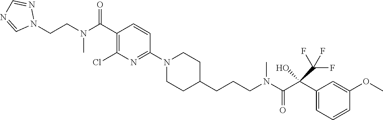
C1(C(=O)N(CCN2N=CN=C2)C)=C(Cl)N=C(N2CCC(CCCN(C(C(C3=CC=CC(OC)=C3)(C(F)(F)F)O)=O)C)CC2)C=C1
